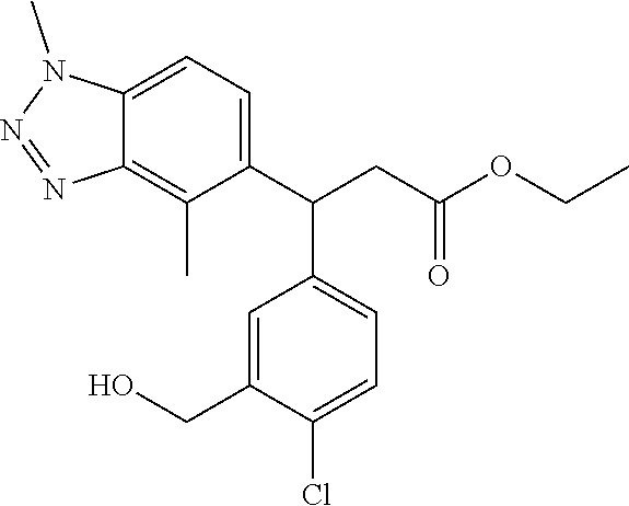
C12=CC=C(C(C3=CC=C(Cl)C(CO)=C3)CC(OCC)=O)C(C)=C1N=NN2C
